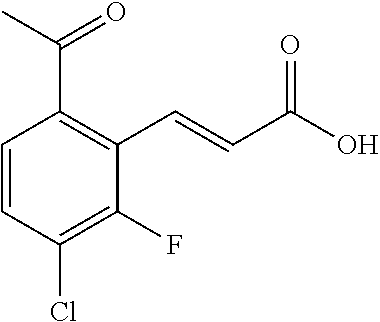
C1=CC(Cl)=C(F)C(C=CC(O)=O)=C1C(C)=O
